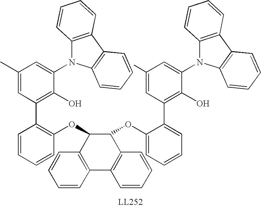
C1(N2C3=C(C4=C2C=CC=C4)C=CC=C3)=CC(C)=CC(C2=C(OC3C4=C(C5=C(C3OC3=CC=CC=C3C3=C(O)C(N6C7=C(C8=C6C=CC=C8)C=CC=C7)=CC(C)=C3)C=CC=C5)C=CC=C4)C=CC=C2)=C1O
